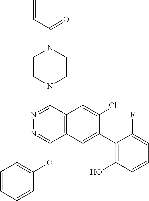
C(N1CCN(C2=NN=C(OC3=CC=CC=C3)C3=C2C=C(Cl)C(C2=C(O)C=CC=C2F)=C3)CC1)(C=C)=O
